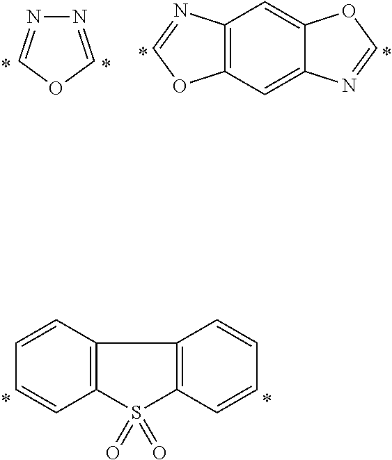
C1=CC2=C(C=C1)S(=O)(=O)C1=C2C=CC=C1.C12=C(C=C3C(=C1)OC=N3)OC=N2.N1=COC=N1
